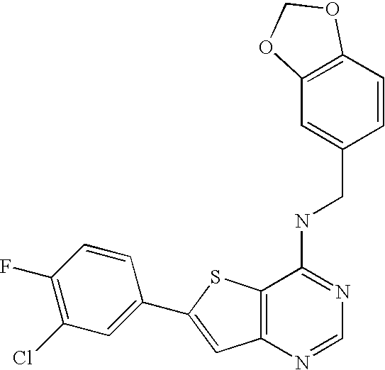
C12=C(N=CN=C1NCC1=CC3=C(C=C1)OCO3)C=C(C1=CC(Cl)=C(F)C=C1)S2
